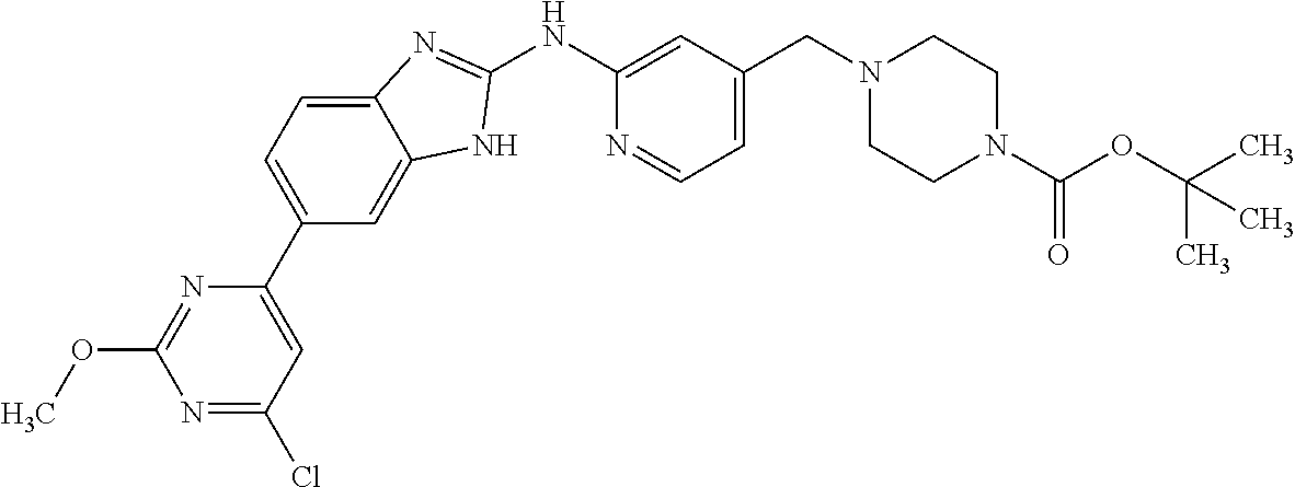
N1=C(Cl)C=C(C2=CC=C3C(=C2)NC(NC2=CC(CN4CCN(C(OC(C)(C)C)=O)CC4)=CC=N2)=N3)N=C1OC
